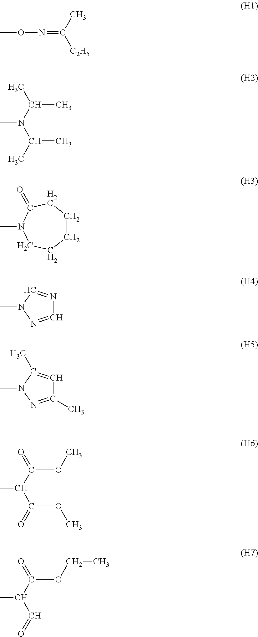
CON=C(C)[C2H5].N(C(C)C)(C(C)C)C.C1CCC(=O)N(C)CC1.C1=NN(C)C=N1.C1(C)=NN(C)C(C)=C1.C(C(OC)=O)(C(OC)=O)C.C(C(OCC)=O)(C=O)C
